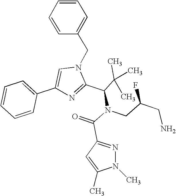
C1=CC=CC(C2=CN(CC3=CC=CC=C3)C(C(C(C)(C)C)N(CC(CN)F)C(C3=NN(C)C(C)=C3)=O)=N2)=C1
